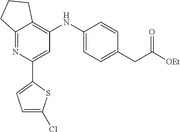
C12=NC(C3=CC=C(Cl)S3)=CC(NC3=CC=C(CC([OEt])=O)C=C3)=C1CCC2
